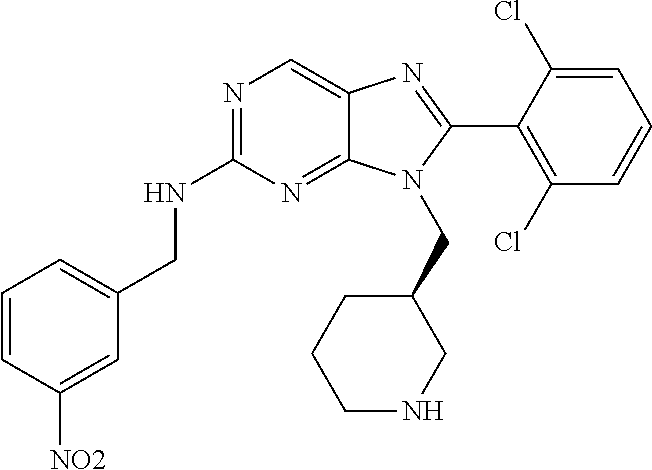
C1=CC([NO2])=CC(CNC2=NC=C3C(=N2)N(CC2CCCNC2)C(C2=C(Cl)C=CC=C2Cl)=N3)=C1
